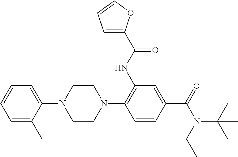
C1(N2CCN(C3=C(NC(=O)C4=CC=CO4)C=C(C(N(C(C)(C)C)CC)=O)C=C3)CC2)=CC=CC=C1C
